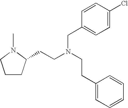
C1CC(CCN(CCC2=CC=CC=C2)CC2=CC=C(Cl)C=C2)N(C)C1
